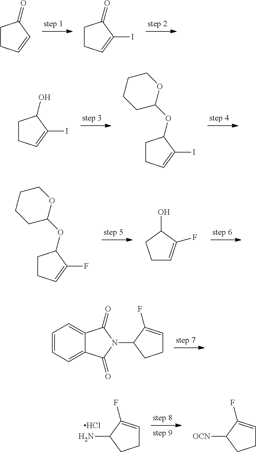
C1CC=CC1=O.C1CC=C(I)C1=O.C1CC=C(I)C1O.C1CC=C(I)C1OC1OCCCC1.C1CC=C(F)C1OC1OCCCC1.C1C=C(F)C(O)C1.C1=CC=C2C(=C1)C(=O)N(C1C(F)=CCC1)C2=O.NC1C(F)=CCC1.Cl.[OCN]C1C(F)=CCC1
